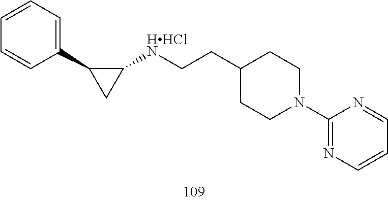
C1(C2CC2[HHClN]CCC2CCN(C3=NC=CC=N3)CC2)=CC=CC=C1
